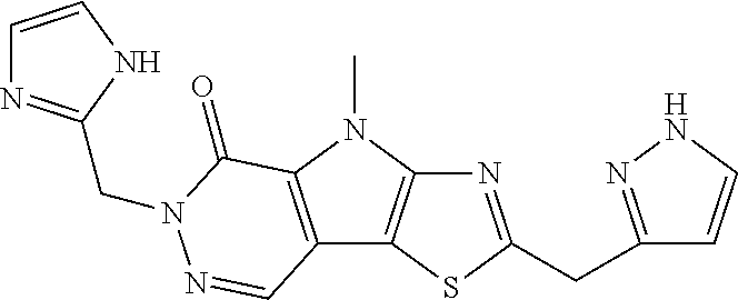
N1=C(CC2=NNC=C2)SC2=C1N(C)C1=C2C=NN(CC2=NC=CN2)C1=O
